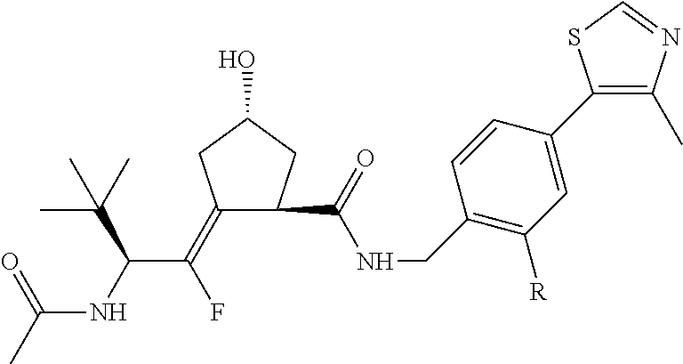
C1(=C(C(NC(C)=O)C(C)(C)C)F)CC(O)CC1C(NCC1=C([R])C=C(C2=C(C)N=CS2)C=C1)=O
